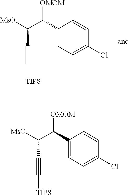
C(C#C[TIPS])([MsO])C(C1=CC=C(Cl)C=C1)[OMOM].C(C#C[TIPS])([MsO])C(C1=CC=C(Cl)C=C1)[OMOM]
